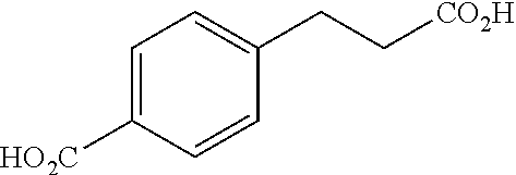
C1=C([HO2C])C=CC(CC[CO2H])=C1
